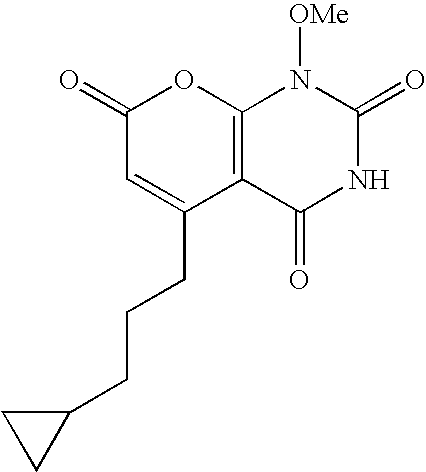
C12=C(C(=O)NC(=O)N1[OMe])C(CCCC1CC1)=CC(=O)O2
